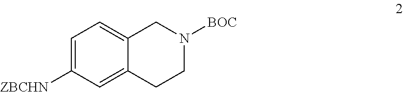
C1=C([ZBCHN])C=C2C(=C1)CN([BOC])CC2
